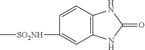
[SO2NH](C1=CC2=C(C=C1)NC(=O)N2)C
